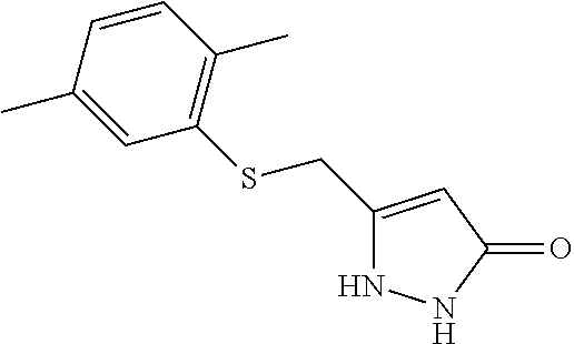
C1(CSC2=C(C)C=CC(C)=C2)=CC(=O)NN1
